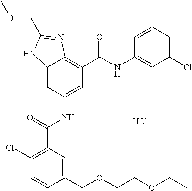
C12=CC(NC(C3=C(Cl)C=CC(COCCOCC)=C3)=O)=CC(C(NC3=C(C)C(Cl)=CC=C3)=O)=C1N=C(COC)N2.Cl
